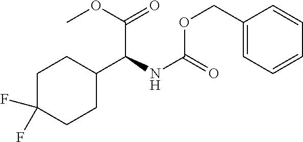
C1(C(C(OC)=O)NC(OCC2=CC=CC=C2)=O)CCC(F)(F)CC1
